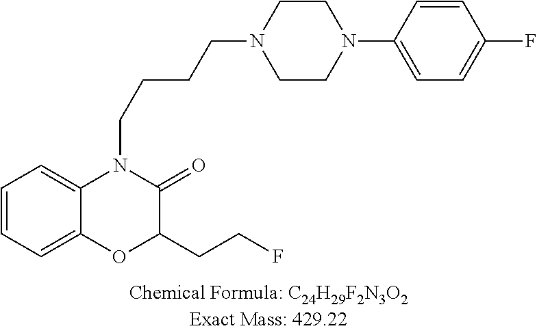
C1=CC=C2C(=C1)N(CCCCN1CCN(C3=CC=C(F)C=C3)CC1)C(=O)C(CCF)O2
